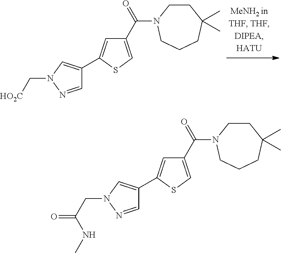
C1(C(=O)N2CCC(C)(C)CCC2)=CSC(C2=CN(C[HO2C])N=C2)=C1.C1(C(=O)N2CCC(C)(C)CCC2)=CSC(C2=CN(CC(=O)NC)N=C2)=C1
